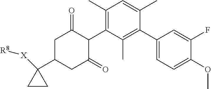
C1C(C2([X][R8])CC2)CC(=O)C(C2=C(C)C=C(C)C(C3=CC=C(OC)C(F)=C3)=C2C)C1=O
